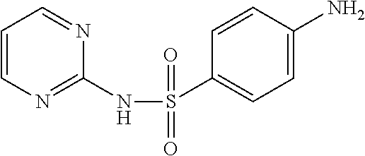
C1=CN=C(NS(C2=CC=C(N)C=C2)(=O)=O)N=C1
